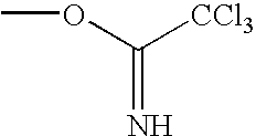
O(C([CCl3])=N)C
